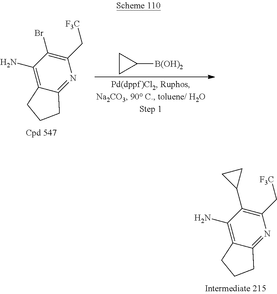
C1(N)=C2C(=NC(C[F3C])=C1C1CC1)CCC2.C1(N)=C2C(=NC(C[F3C])=C1Br)CCC2.C1CC1[B(OH)2]
